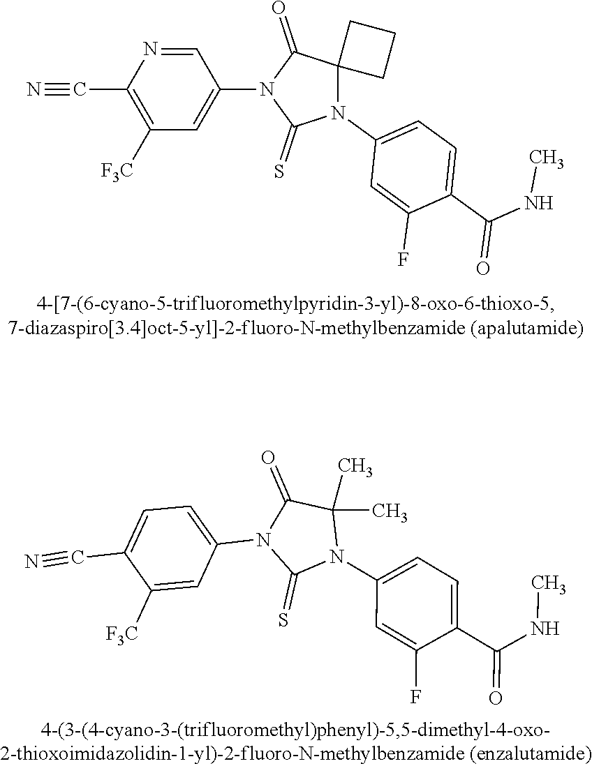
C1=NC(C#N)=C([F3C])C=C1N1C(=S)N(C2=CC=C(C(=O)NC)C(F)=C2)C2(C1=O)CCC2.C1=C(N2C(=S)N(C3=CC=C(C(=O)NC)C(F)=C3)C(C)(C)C2=O)C=C([F3C])C(C#N)=C1
